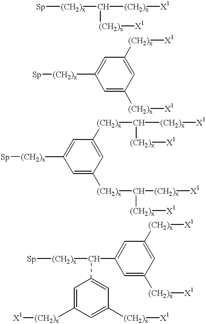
[Sp][(CH2)x]C([(CH2)x][X1])[(CH2)x][X1].C1=C([(CH2)x][X1])C=C([(CH2)x][X1])C=C1[(CH2)x][Sp].C1=C([(CH2)x]C([(CH2)x][X1])[(CH2)x][X1])C=C([(CH2)x]C([(CH2)x][X1])[(CH2)x][X1])C=C1[(CH2)x][Sp].C1=C([(CH2)x][X1])C=C([(CH2)x][X1])C=C1C([(CH2)x][Sp])C1=CC([(CH2)x][X1])=CC([(CH2)x][X1])=C1
